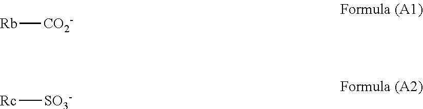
[Rb][CO2-].[Rc][SO3-]
